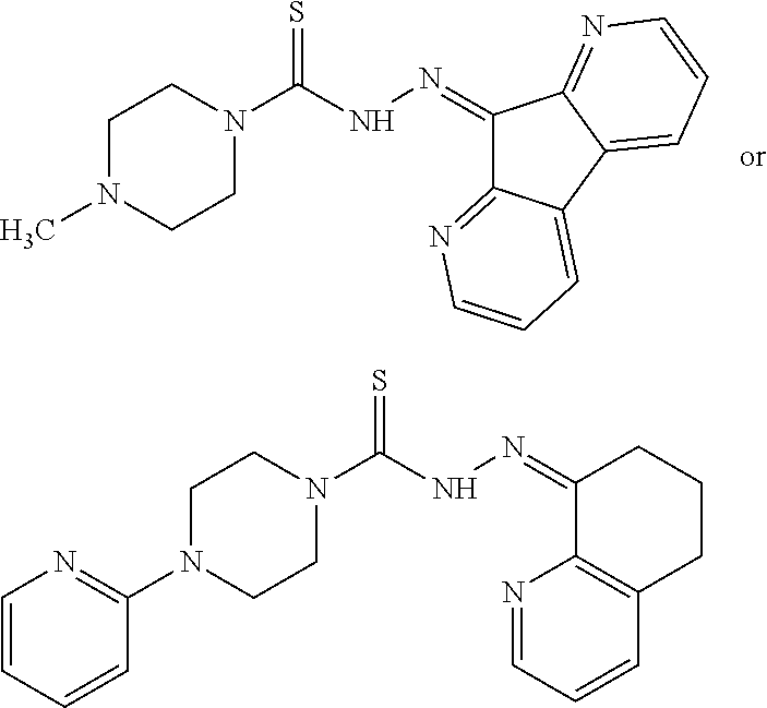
C1N(C)CCN(C(NN=C2C3=NC=CC=C3C3=CC=CN=C23)=S)C1.C1N(C2=NC=CC=C2)CCN(C(NN=C2C3=C(CCC2)C=CC=N3)=S)C1
